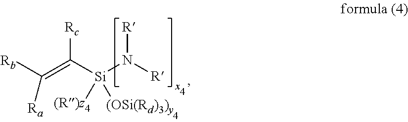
[R]N([R])[Si](C(=C([Rb])[Ra])[Rc])([(R)z4])[(OSi(Rd)3)y]
